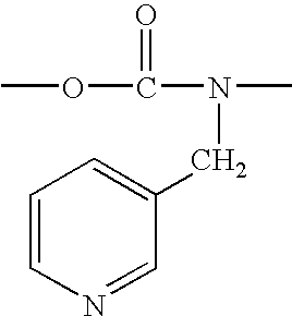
N(C)(C(=O)OC)CC1=CC=CN=C1
